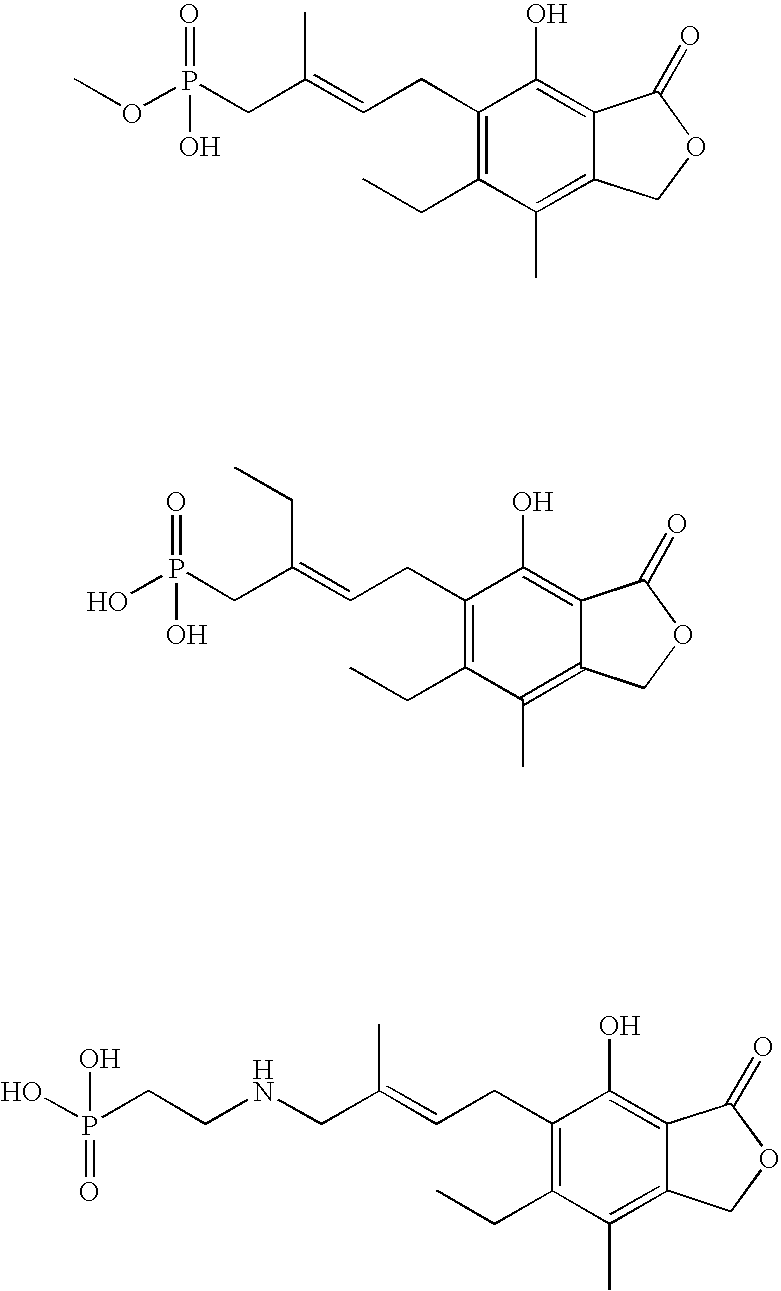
COP(CC(=CCC1=C(CC)C(C)=C2C(=C1O)C(=O)OC2)C)(O)=O.OP(CC(=CCC1=C(CC)C(C)=C2C(=C1O)C(=O)OC2)CC)(O)=O.C(NCC(=CCC1=C(CC)C(C)=C2C(=C1O)C(=O)OC2)C)CP(O)(O)=O
